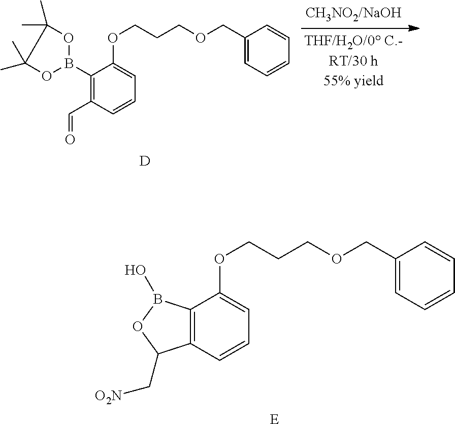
C12=C(C=CC=C1OCCCOCC1=CC=CC=C1)C(C[O2N])OB2O.[E].C1(B2OC(C)(C)C(C)(C)O2)=C(C=O)C=CC=C1OCCCOCC1=CC=CC=C1.[D]
